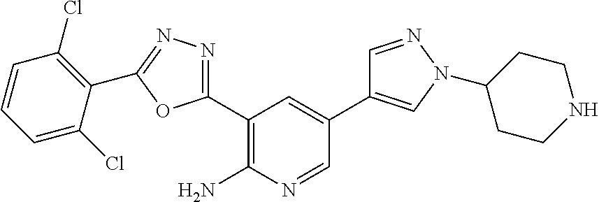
C1(C2=NN=C(C3=C(Cl)C=CC=C3Cl)O2)=C(N)N=CC(C2=CN(C3CCNCC3)N=C2)=C1
